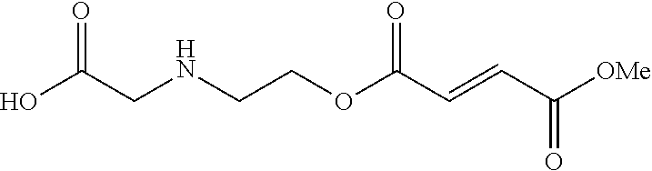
[OMe]C(C=CC(OCCNCC(O)=O)=O)=O
